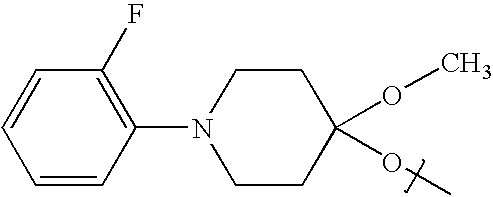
C1=CC=CC(N2CCC(OC)(OC)CC2)=C1F
